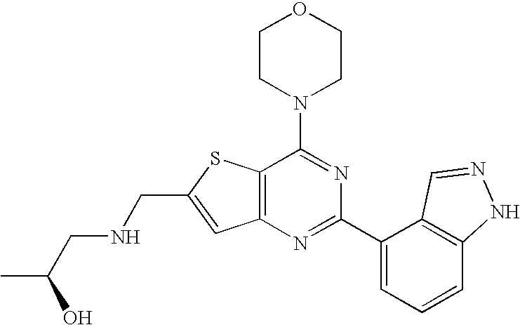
C1CN(C2=NC(C3=CC=CC4=C3C=NN4)=NC3=C2SC(CNCC(C)O)=C3)CCO1
